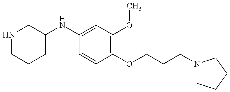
N1CCCC(NC2=CC(OC)=C(OCCCN3CCCC3)C=C2)C1
